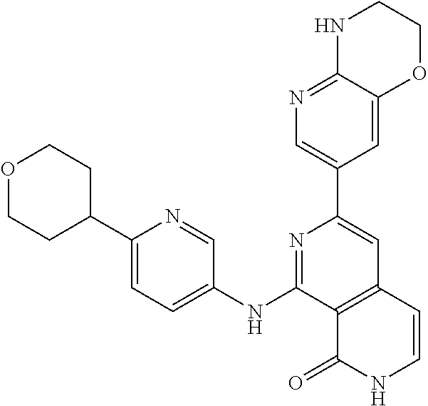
C12=C(C=CNC1=O)C=C(C1=CN=C3C(=C1)OCCN3)N=C2NC1=CC=C(C2CCOCC2)N=C1
